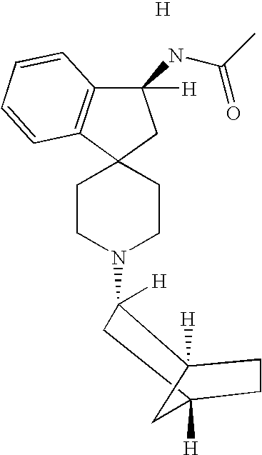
C1(NC(C)=O)([H])C2=C(C3(C1)CCN(C1([H])C4([H])CCC([H])(C1)C4)CC3)C=CC=C2.[H]
